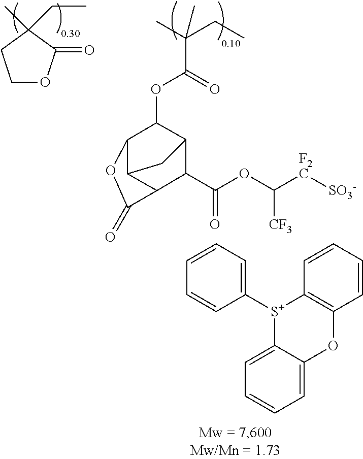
C1OC(=O)C(C)(CC)C1.CC(CC)(C(OC1C2C3C(C(=O)O2)C(C(OC([F2C][SO3-])[CF3])=O)C1C3)=O)C.C1=CC=CC2=C1[S+](C1=CC=CC=C1)C1=CC=CC=C1O2
